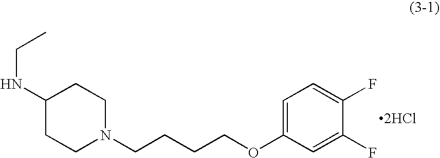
C1(NCC)CCN(CCCCOC2=CC=C(F)C(F)=C2)CC1.[2HCl]
